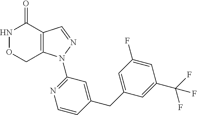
C12=C(C=NN1C1=NC=CC(CC3=CC(F)=CC(C(F)(F)F)=C3)=C1)C(=O)NOC2
